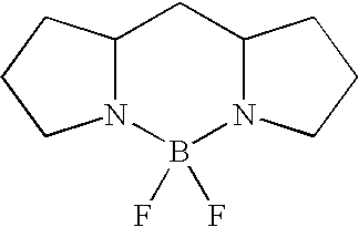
C12N(B(F)(F)N3C(C1)CCC3)CCC2
